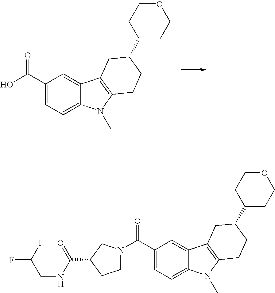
C1(C(O)=O)=CC=C2C(=C1)C1=C(N2C)CCC(C2CCOCC2)C1.C1(C(N2CCC(C(NCC(F)F)=O)C2)=O)=CC=C2C(=C1)C1=C(N2C)CCC(C2CCOCC2)C1
